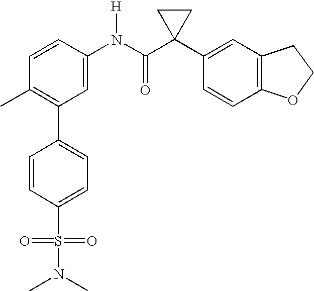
C1(N(C(C2(C3=CC4=C(C=C3)OCC4)CC2)=O)[H])=CC(C2=CC=C(S(=O)(=O)N(C)C)C=C2)=C(C)C=C1
